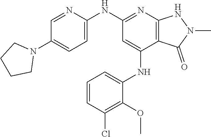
C1=NC(NC2=NC3=C(C(NC4=CC=CC(Cl)=C4OC)=C2)C(=O)N(C)N3)=CC=C1N1CCCC1
